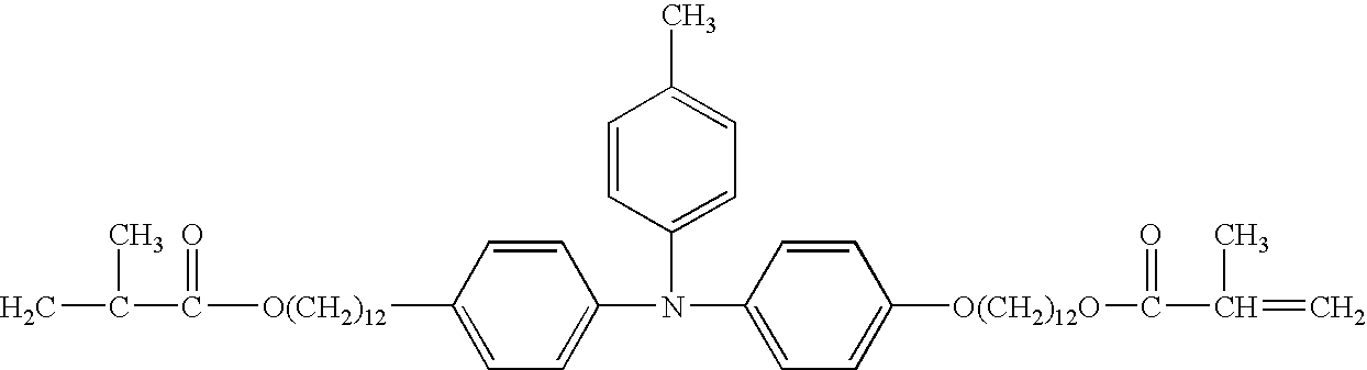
C1=CC(N(C2=CC=C([O(CH2)12]C(C(C)C)=O)C=C2)C2=CC=C([O(CH2)12O]C(C(=C)C)=O)C=C2)=CC=C1C
